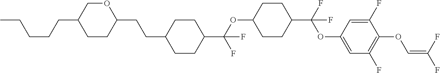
C1CC(CCC2CCC(C(OC3CCC(C(F)(OC4=CC(F)=C(OC=C(F)F)C(F)=C4)F)CC3)(F)F)CC2)OCC1CCCCC
